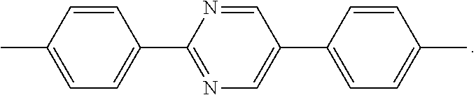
C1=NC(C2=CC=C(C)C=C2)=NC=C1C1=CC=C(C)C=C1
